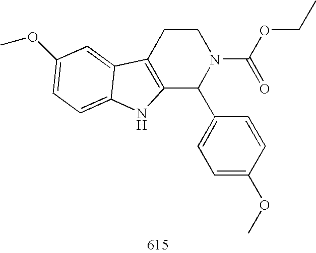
C12=C(CCN(C(OCC)=O)C1C1=CC=C(OC)C=C1)C1=CC(OC)=CC=C1N2
